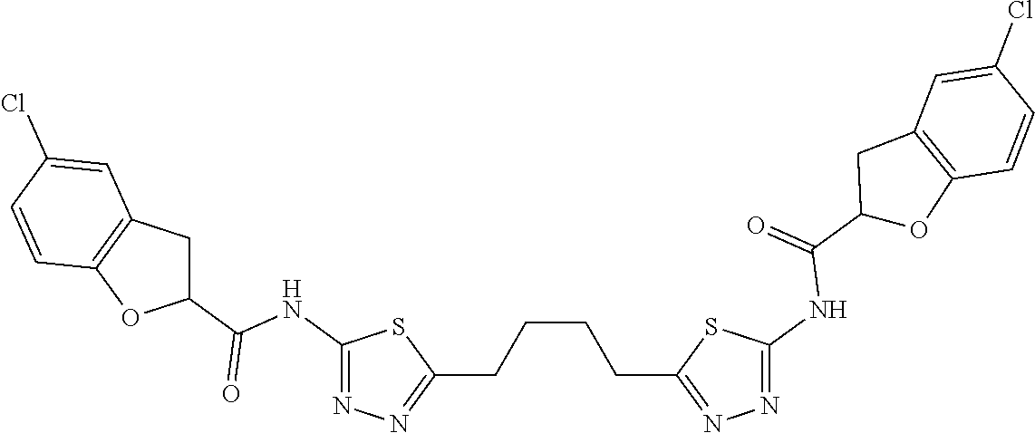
C(CCC1=NN=C(NC(C2OC3=C(C2)C=C(Cl)C=C3)=O)S1)CC1=NN=C(NC(=O)C2CC3=C(O2)C=CC(Cl)=C3)S1
